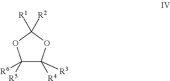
C1([R5])([R6])C([R4])([R3])OC([R1])([R2])O1
